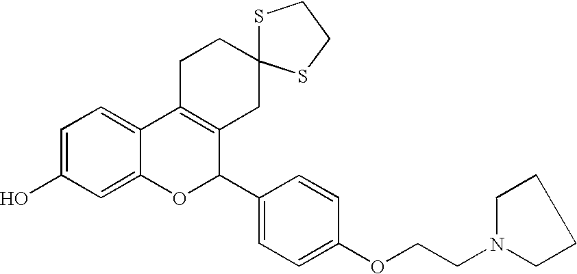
C1=C(O)C=C2C(=C1)C1=C(C(C3=CC=C(OCCN4CCCC4)C=C3)O2)CC2(CC1)SCCS2
